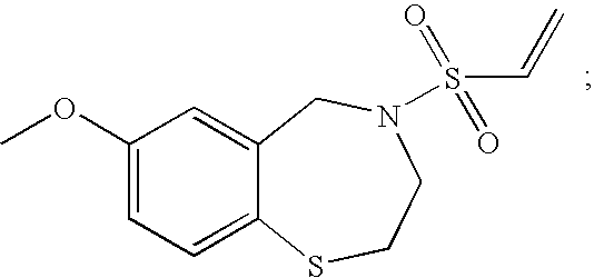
C1(OC)=CC=C2C(=C1)CN(S(C=C)(=O)=O)CCS2
